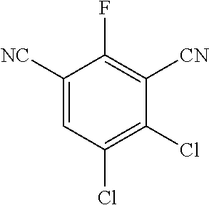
C1([NC])=CC(Cl)=C(Cl)C([CN])=C1F
